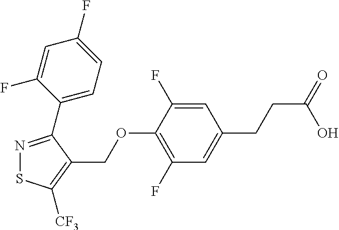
N1=C(C2=CC=C(F)C=C2F)C(COC2=C(F)C=C(CCC(=O)O)C=C2F)=C([CF3])S1
